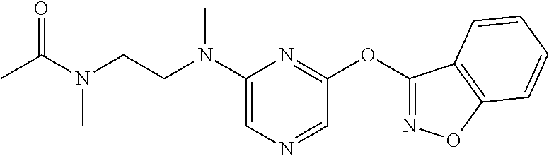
N(C1=CN=CC(OC2=NOC3=C2C=CC=C3)=N1)(CCN(C(=O)C)C)C
